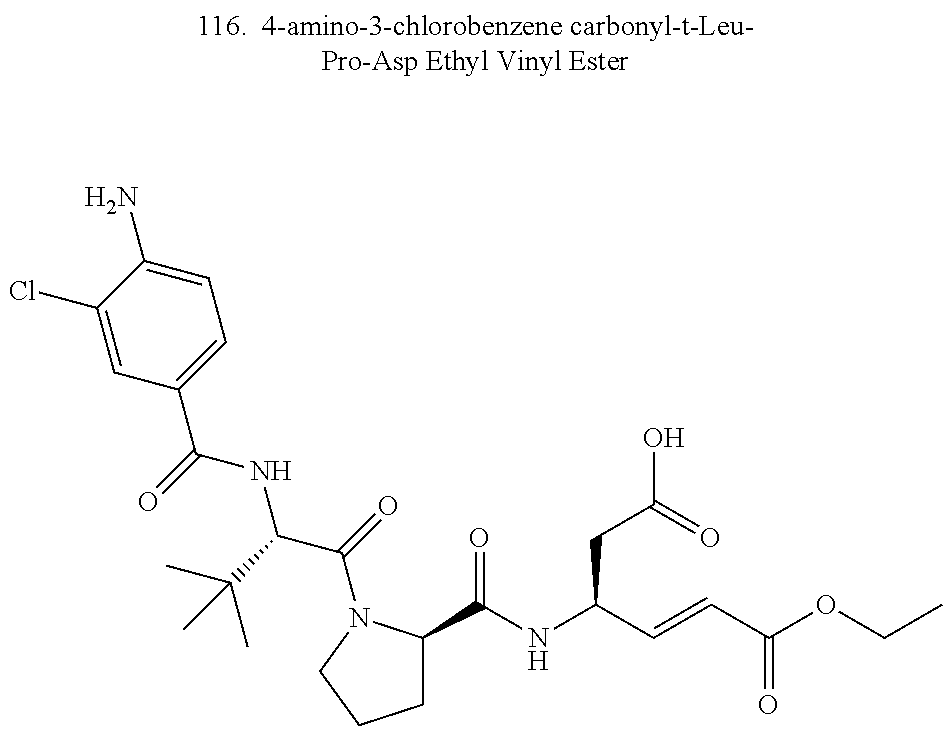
C1=C(Cl)C(N)=CC=C1C(=O)NC(C(=O)N1C(C(NC(C=CC(=O)OCC)CC(=O)O)=O)CCC1)C(C)(C)C
